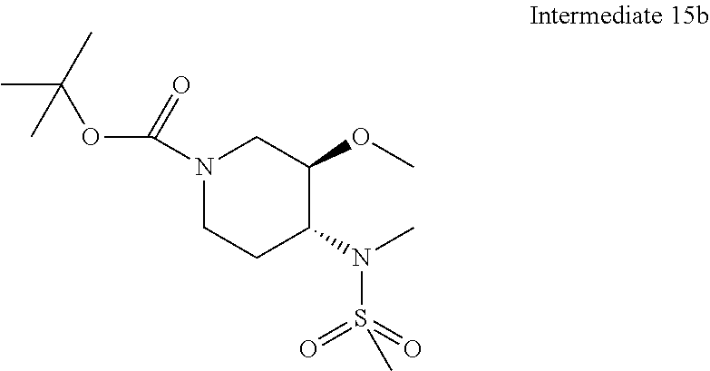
N1(C(OC(C)(C)C)=O)CCC(N(S(=O)(=O)C)C)C(OC)C1
